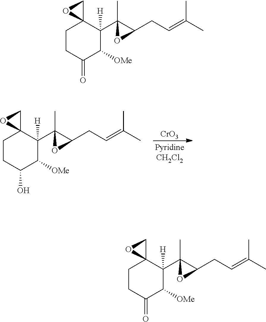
C1CC(=O)C([OMe])C(C2(C)C(CC=C(C)C)O2)([H])C12CO2.C1CC(=O)C([OMe])C(C2(C)C(CC=C(C)C)O2)([H])C12CO2.C1CC(O)C([OMe])C(C2(C)C(CC=C(C)C)O2)([H])C12CO2.[CrO3]
